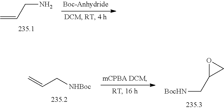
C=CCN.C(C[NHBoc])=C.[BocHN]CC1CO1
